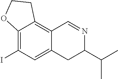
C12=C(I)C=C3C(=C1CCO2)C=NC(C(C)C)C3
